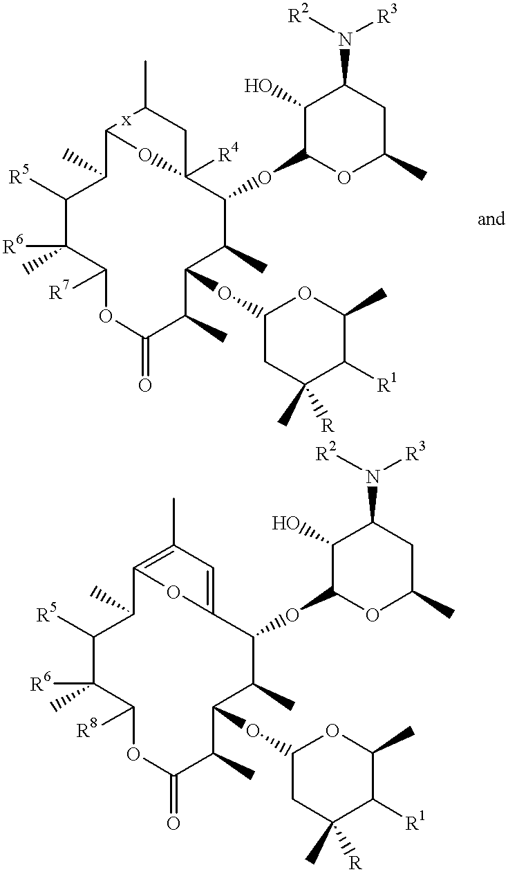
C12C(C)C([R5])C([R6])(C)C([R7])OC(=O)C(C)C(OC3CC(C)([R])C([R1])C(C)O3)C(C)C(OC3OC(C)CC(N([R2])[R3])C3O)C([R4])(CC(C)[x]1)O2.C12=C(C)C=C(C(OC3OC(C)CC(N([R2])[R3])C3O)C(C)C(OC3CC(C)([R])C([R1])C(C)O3)C(C)C(=O)OC([R8])C([R6])(C)C([R5])C1C)O2
